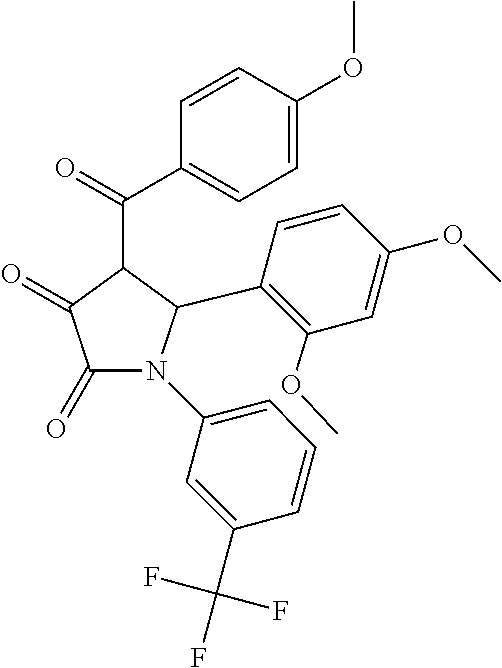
C1=CC(C(=O)C2C(=O)C(=O)N(C3=CC=CC(C(F)(F)F)=C3)C2C2=C(OC)C=C(OC)C=C2)=CC=C1OC
